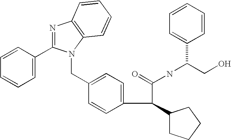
C1=CC=C(C2=NC3=C(N2CC2=CC=C(C(C(NC(CO)C4=CC=CC=C4)=O)C4CCCC4)C=C2)C=CC=C3)C=C1
